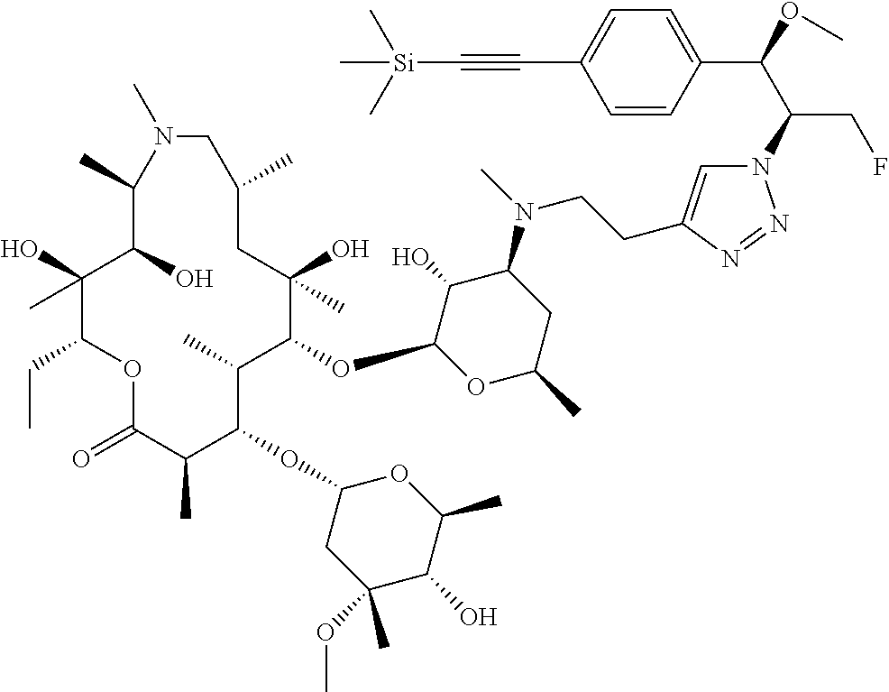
C1(O)(C)C(CC)OC(=O)C(C)C(OC2CC(OC)(C)C(O)C(C)O2)C(C)C(OC2OC(C)CC(N(C)CCC3=CN(C(C(OC)C4=CC=C(C#C[Si](C)(C)C)C=C4)CF)N=N3)C2O)C(O)(C)CC(C)CN(C)C(C)C1O
